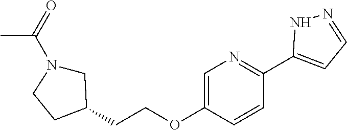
N1=C(C2=CC=NN2)C=CC(OCCC2CN(C(=O)C)CC2)=C1
